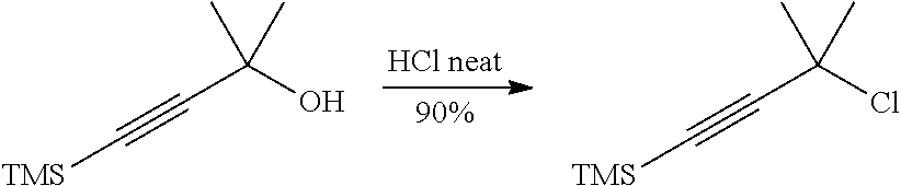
CC(C)(C#C[TMS])O.CC(C)(C#C[TMS])Cl
